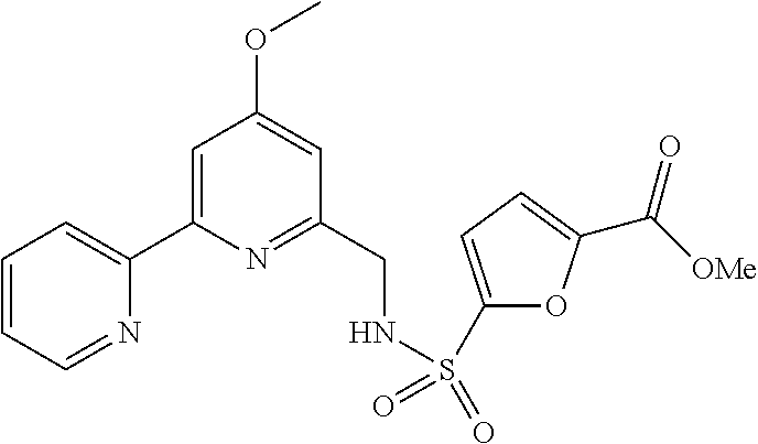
C1=CC=NC(C2=CC(OC)=CC(CNS(=O)(=O)C3=CC=C(C([OMe])=O)O3)=N2)=C1
